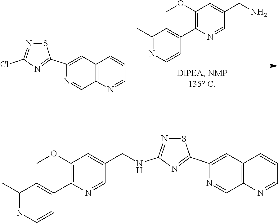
C1(C)=NC=CC(C2=C(OC)C=C(CN)C=N2)=C1.S1N=C(Cl)N=C1C1=CC2=C(C=N1)N=CC=C2.S1N=C(NCC2=CC(OC)=C(C3=CC(C)=NC=C3)N=C2)N=C1C1=CC2=C(C=N1)N=CC=C2
